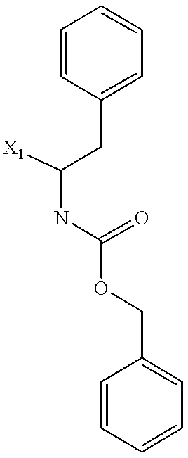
C1=CC(CC(NC(OCC2=CC=CC=C2)=O)[X1])=CC=C1
